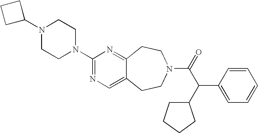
C1C(N2CCN(C3=NC=C4C(=N3)CCN(C(=O)C(C3=CC=CC=C3)C3CCCC3)CC4)CC2)CC1
